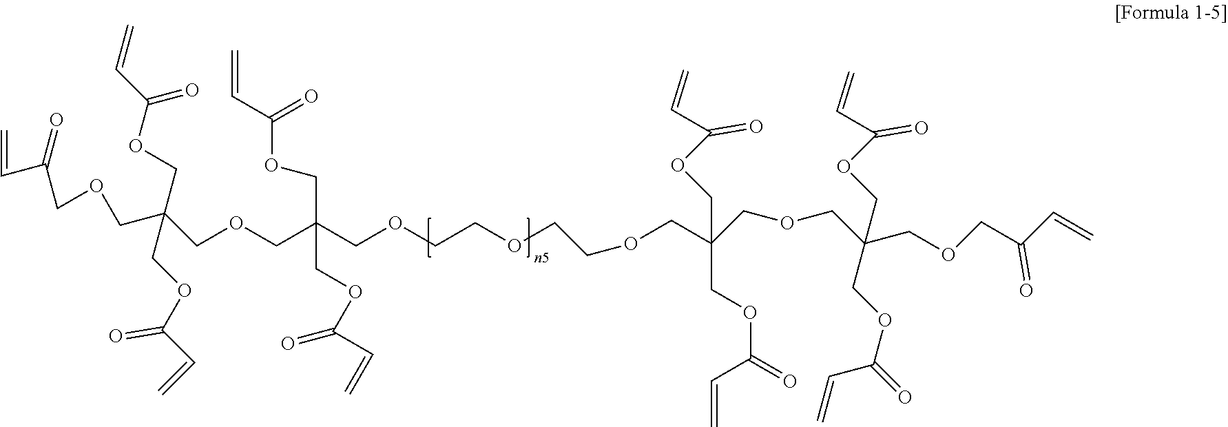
C=CC(COCC(COCC(COCCOCCOCC(COCC(COCC(C=C)=O)(COC(=O)C=C)COC(C=C)=O)(COC(=O)C=C)COC(C=C)=O)(COC(=O)C=C)COC(C=C)=O)(COC(C=C)=O)COC(C=C)=O)=O
